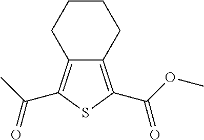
C12=C(C(OC)=O)SC(C(C)=O)=C1CCCC2
